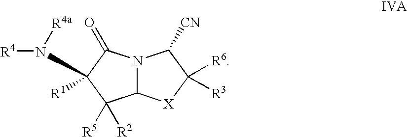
N12C([X]C([R6])([R3])C1[CN])C([R5])([R2])C([R1])(N([R4a])[R4])C2=O
